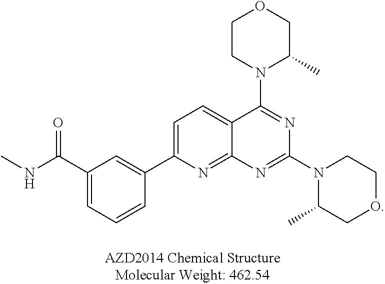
C1(C(NC)=O)=CC=CC(C2=CC=C3C(=N2)N=C(N2C(C)COCC2)N=C3N2C(C)COCC2)=C1
